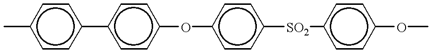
c1(C)ccc(-c2ccc(Oc3ccc([SO2]c4ccc(OC)cc4)cc3)cc2)cc1
